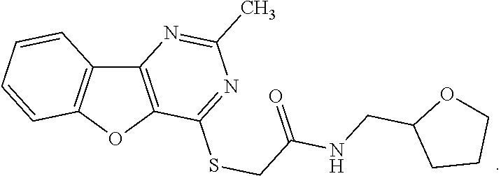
C1(C)=NC2=C(C(SCC(NCC3CCCO3)=O)=N1)OC1=C2C=CC=C1
